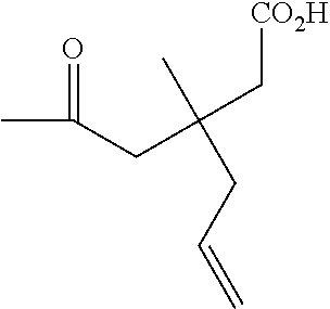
C(CC(C[CO2H])(C)CC=C)(C)=O
